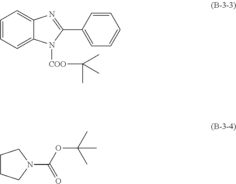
C1=CC=C2C(=C1)N=C(C1=CC=CC=C1)N2[COO]C(C)(C)C.C1CCN(C(=O)OC(C)(C)C)C1
